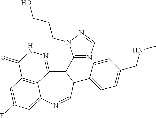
C12=C3C=C(F)C=C1N=CC(C1=CC=C(CNC)C=C1)C(C1=NC=NN1CCCO)C2=NNC3=O
